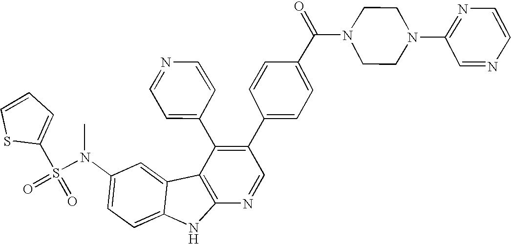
N(C1=CC=C2C(=C1)C1=C(N2)N=CC(C2=CC=C(C(N3CCN(C4=NC=CN=C4)CC3)=O)C=C2)=C1C1=CC=NC=C1)(S(=O)(=O)C1=CC=CS1)C
